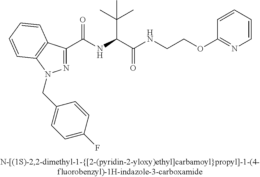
C(=O)(NC(C(C)(C)C)C(=O)NCCOC1=NC=CC=C1)C1=NN(CC2=CC=C(F)C=C2)C2=C1C=CC=C2
